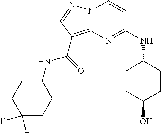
N(C1=NC2=C(C(NC3CCC(F)(F)CC3)=O)C=NN2C=C1)C1CCC(O)CC1
